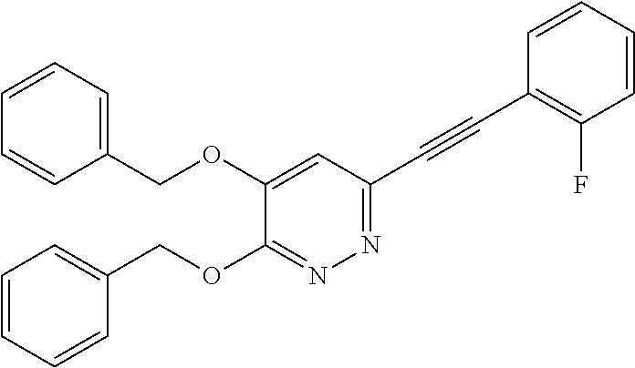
C1=C(OCC2=CC=CC=C2)C(OCC2=CC=CC=C2)=NN=C1C#CC1=C(F)C=CC=C1
